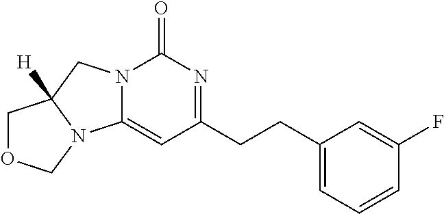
C1(CCC2=NC(=O)N3C(=C2)N2C([H])(C3)COC2)=CC=CC(F)=C1
